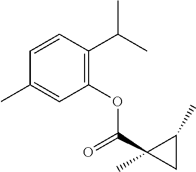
C1=CC(C(C)C)=C(OC(C2(C)CC2C)=O)C=C1C
